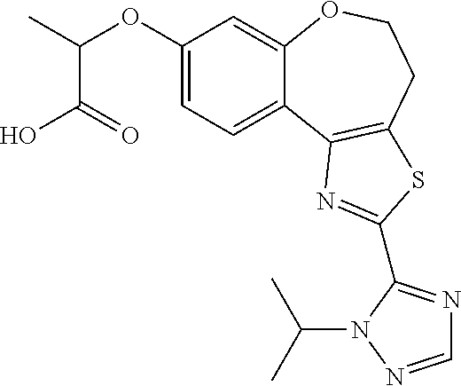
C1(OC(C)C(=O)O)=CC=C2C(=C1)OCCC1=C2N=C(C2=NC=NN2C(C)C)S1
